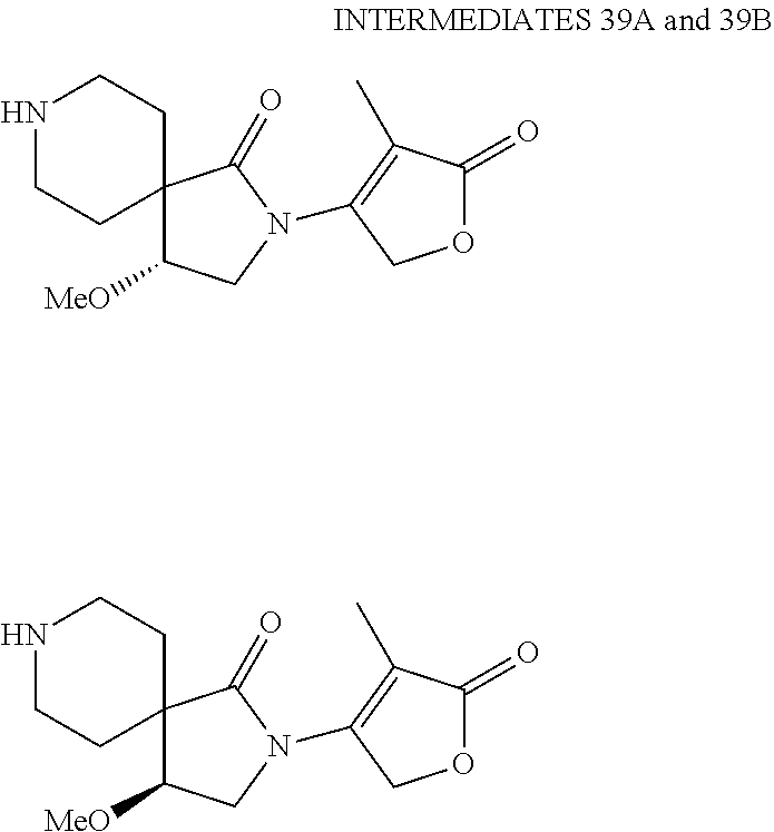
N1CCC2(CC1)C([MeO])CN(C1=C(C)C(=O)OC1)C2=O.N1CCC2(CC1)C([MeO])CN(C1=C(C)C(=O)OC1)C2=O
